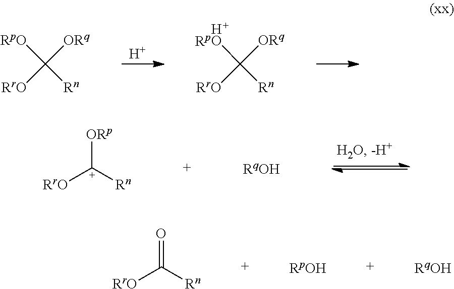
[H].[HO]C([ORq])([RrO])[Rn].[RpO]C([ORq])([RrO])[Rn].[C+]([RrO])([Rn])[ORp].C([RrO])([Rn])=O
